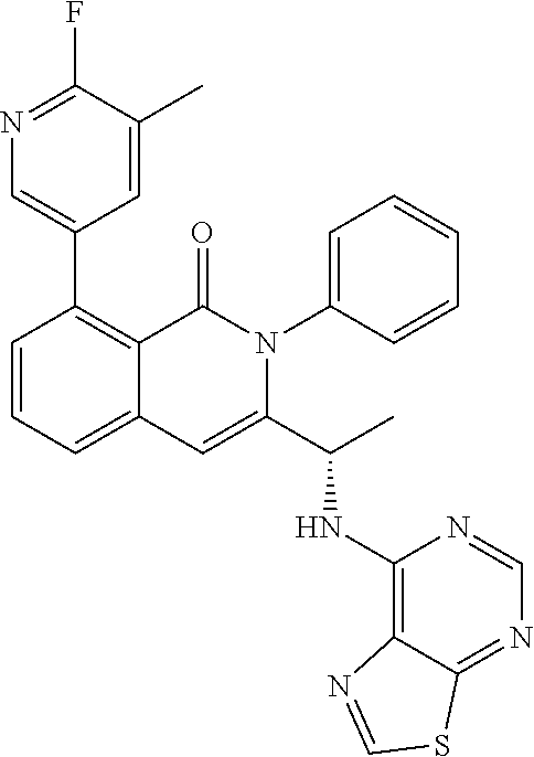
C1(C2=CN=C(F)C(C)=C2)=C2C(=CC=C1)C=C(C(C)NC1=C3C(=NC=N1)SC=N3)N(C1=CC=CC=C1)C2=O
